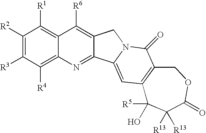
C1([R2])=C([R3])C([R4])=C2C(=C1[R1])C([R6])=C1C(=N2)C2=CC3=C(C(=O)N2C1)COC(=O)C([R13])([R13])C3([R5])O
